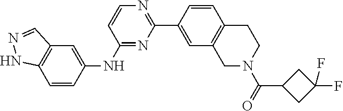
C1=C(C2=NC=CC(NC3=CC4=C(C=C3)NN=C4)=N2)C=CC2=C1CN(C(=O)C1CC(F)(F)C1)CC2
